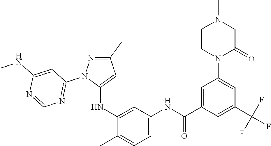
C1(C)=NN(C2=NC=NC(NC)=C2)C(NC2=CC(NC(=O)C3=CC(N4C(=O)CN(C)CC4)=CC(C(F)(F)F)=C3)=CC=C2C)=C1
